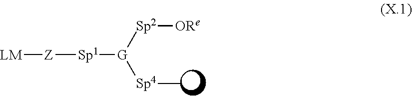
[LM][Z][Sp1][G]([Sp2][ORe])[Sp4]C
